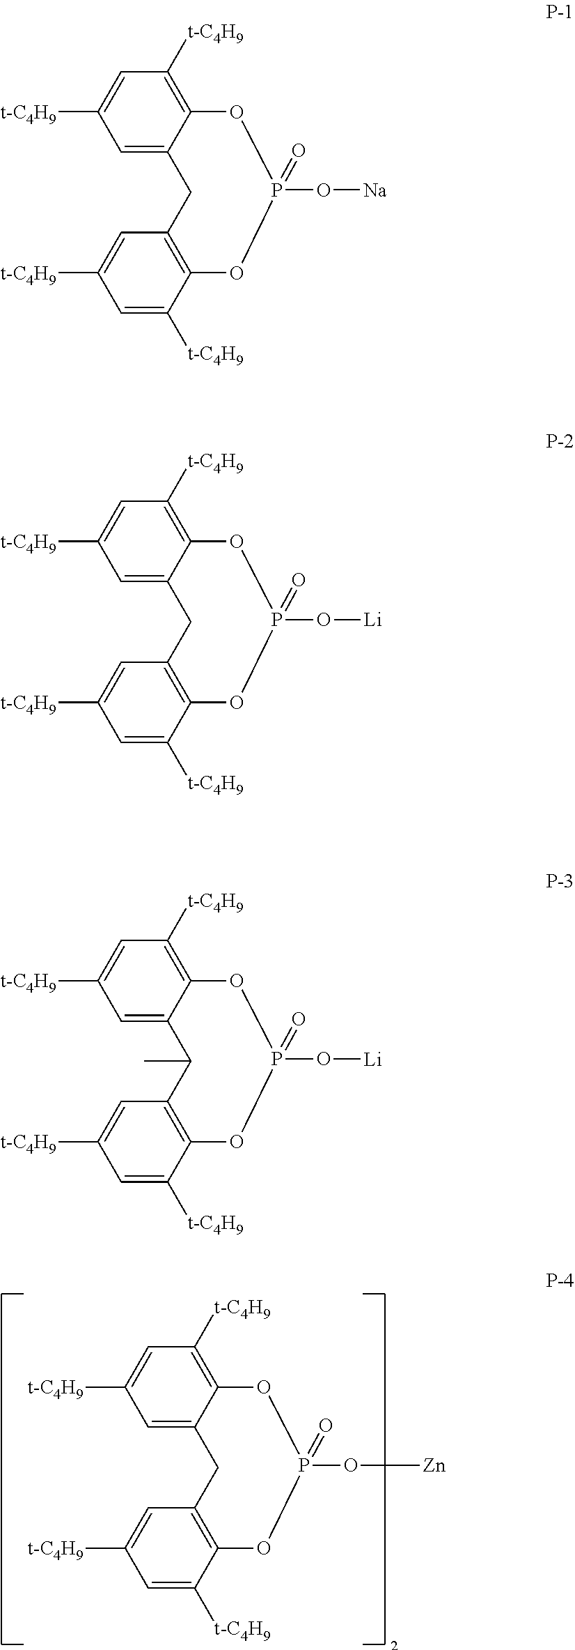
C1=C2C(=C([t-C4H9])C=C1[t-C4H9])OP(O[Li])(=O)OC1=C(C2)C=C([t-C4H9])C=C1[t-C4H9].C1=C2C(=C([t-C4H9])C=C1[t-C4H9])OP(O[Zn])(=O)OC1=C(C2)C=C([t-C4H9])C=C1[t-C4H9].C1=C2C(=C([t-C4H9])C=C1[t-C4H9])OP(O[Na])(=O)OC1=C(C2)C=C([t-C4H9])C=C1[t-C4H9].C1=C2C(=C([t-C4H9])C=C1[t-C4H9])OP(O[Li])(=O)OC1=C(C2C)C=C([t-C4H9])C=C1[t-C4H9]
